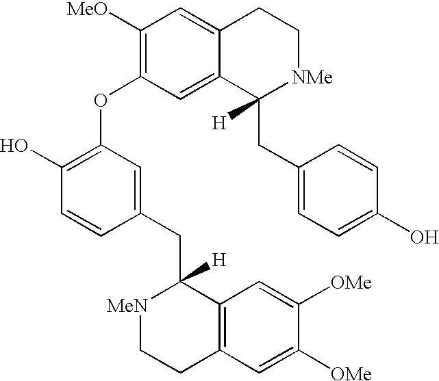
C1([MeO])=C(OC2=C(O)C=CC(CC3([H])[MeN]CCC4=C3C=C([OMe])C([OMe])=C4)=C2)C=C2C(=C1)CC[NMe]C2(CC1=CC=C(O)C=C1)[H]
